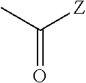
CC([Z])=O
